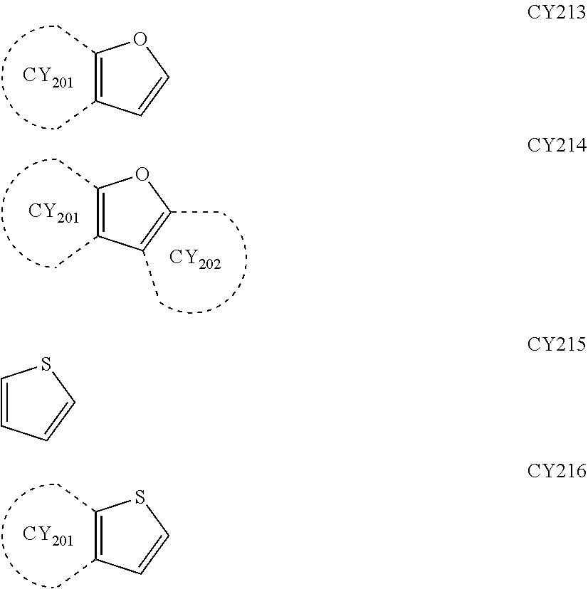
C1(C)=C(C)C=CO1.[CY201].[CY201].C1(C)=C(C)C(C)=C(C)O1.[CY202].C1(C)=C(C)C=CS1.[CY201].C1=CC=CS1
